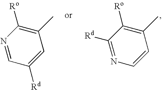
N1=CC([Rd])=CC(C)=C1[Ro].C1([Rd])=NC=CC(C)=C1[Ro]
